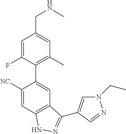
C1=C(F)C(C2=CC3=C(C=C2[NC])NN=C3C2=CN(CC)N=C2)=C(C)C=C1CNC
